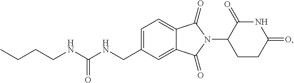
C1=C(CNC(NCCCC)=O)C=C2C(=C1)C(=O)N(C1CCC(=O)NC1=O)C2=O
